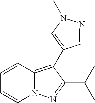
C12=C(C3=CN(C)N=C3)C(C(C)C)=NN1C=CC=C2
